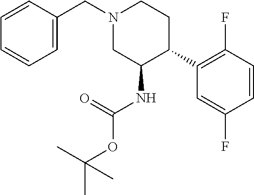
C1=CC(CN2CC(NC(OC(C)(C)C)=O)C(C3=C(F)C=CC(F)=C3)CC2)=CC=C1
